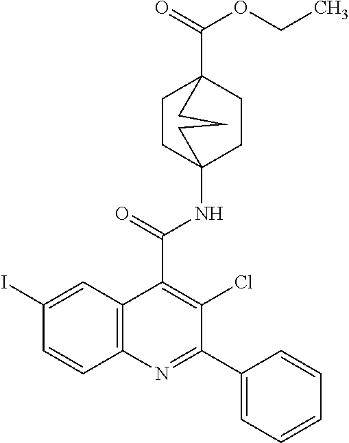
C1CC2(NC(C3=C(Cl)C(C4=CC=CC=C4)=NC4=C3C=C(I)C=C4)=O)CCC1(C(=O)OCC)CCC2
